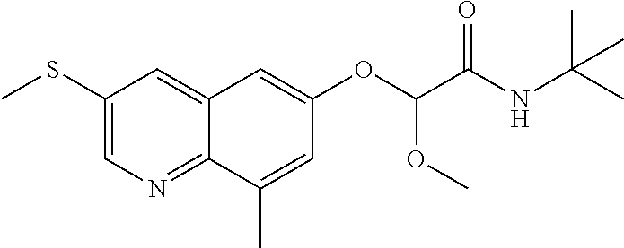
C1(SC)=CN=C2C(=C1)C=C(OC(C(NC(C)(C)C)=O)OC)C=C2C
